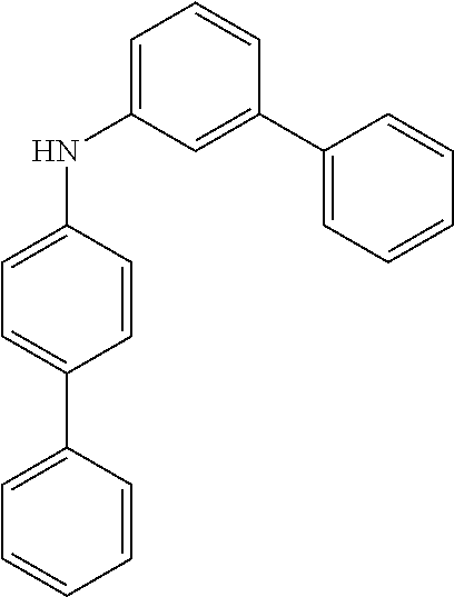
N(C1=CC=C(C2=CC=CC=C2)C=C1)C1=CC=CC(C2=CC=CC=C2)=C1
